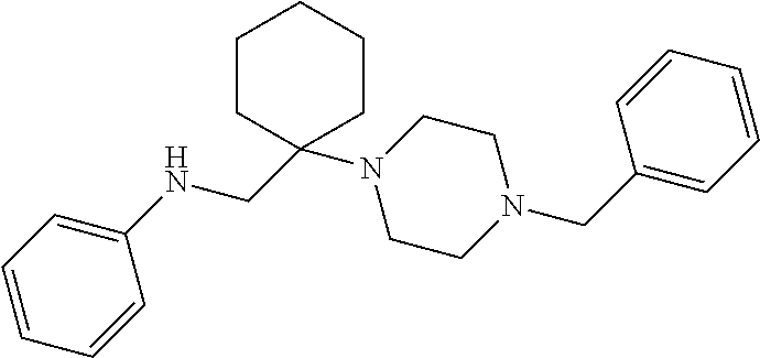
C1=CC=CC(NCC2(N3CCN(CC4=CC=CC=C4)CC3)CCCCC2)=C1
